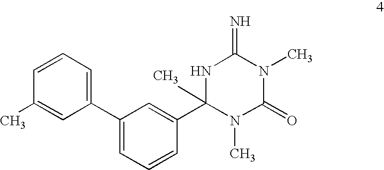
C1=CC(C)=CC(C2=CC=CC(C3(C)N(C)C(=O)N(C)C(=N)N3)=C2)=C1
